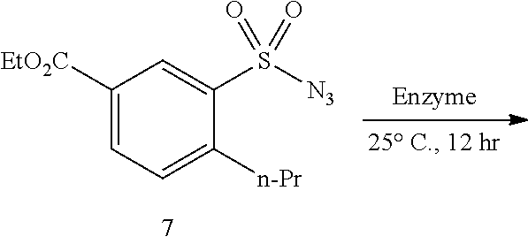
C1([EtO2C])=CC=C([n-Pr])C(S([N3])(=O)=O)=C1
